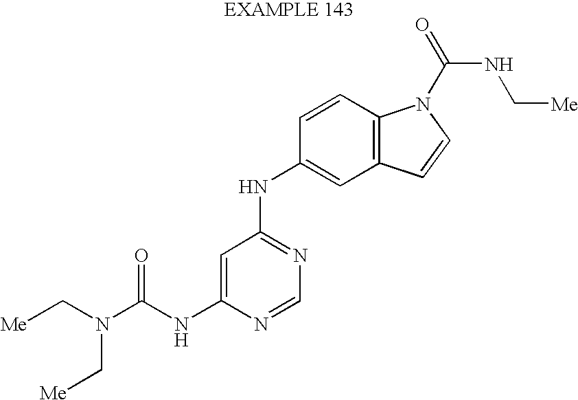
N(C(NC1=CC(NC2=CC3=C(C=C2)N(C(=O)NC[Me])C=C3)=NC=N1)=O)(C[Me])C[Me]
